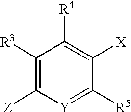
C1([R3])=C([Z])[Y]=C([R5])C([X])=C1[R4]
